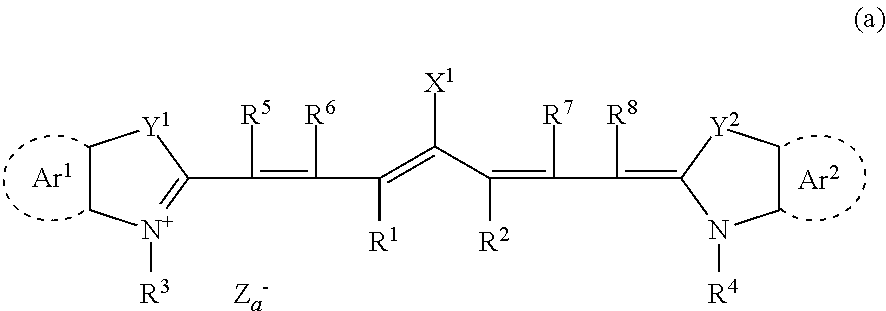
C1C[N+]([R3])=C(C(=C([R6])C(=C(C([R2])=C([R7])C([R8])=C2N([R4])CC[Y2]2)[X1])[R1])[R5])[Y1]1.[Za-]
